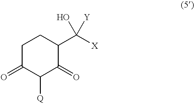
C1(=O)C([Q])C(=O)C(C([X])([Y])O)CC1
